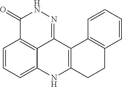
C1=CC=C2C3=C1C(=O)NN=C3C1=C(N2)CCC2=C1C=CC=C2
